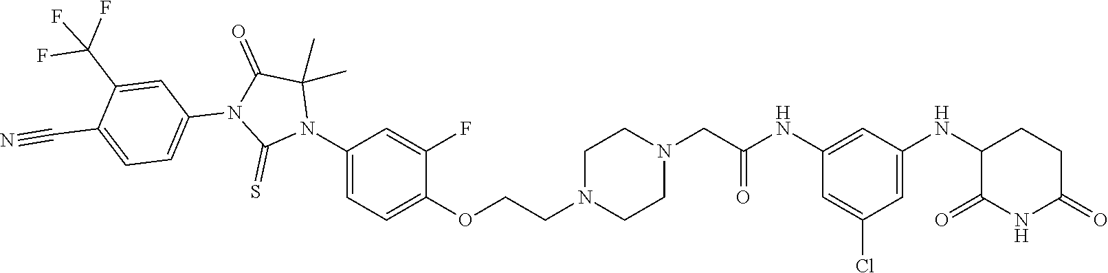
C1=C(Cl)C=C(NC2C(=O)NC(=O)CC2)C=C1NC(CN1CCN(CCOC2=CC=C(N3C(C)(C)C(=O)N(C4=CC=C(C#N)C(C(F)(F)F)=C4)C3=S)C=C2F)CC1)=O
